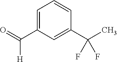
C1=C(C([H])=O)C=C(C(C)(F)F)C=C1
